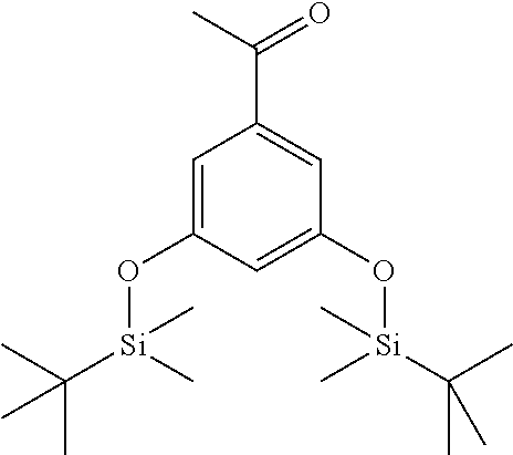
CC(=O)C1=CC(O[Si](C(C)(C)C)(C)C)=CC(O[Si](C(C)(C)C)(C)C)=C1
